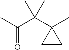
C(C(C1(C)CC1)(C)C)(C)=O
